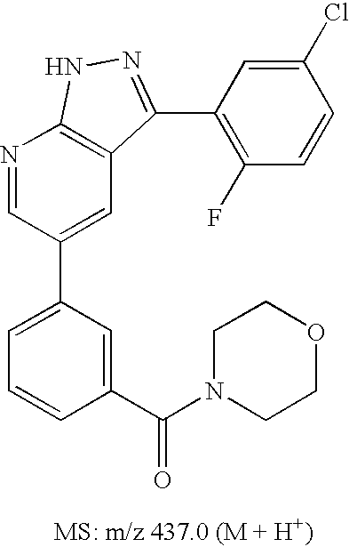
N1=CC(C2=CC=CC(C(N3CCOCC3)=O)=C2)=CC2=C1NN=C2C1=C(F)C=CC(Cl)=C1
